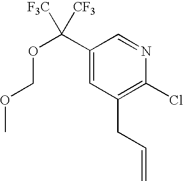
C1(C(OCOC)([CF3])[F3C])=CC(CC=C)=C(Cl)N=C1
